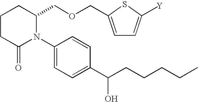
C1(N2C(COCC3=CC=C([Y])S3)CCCC2=O)=CC=C(C(CCCCC)O)C=C1
